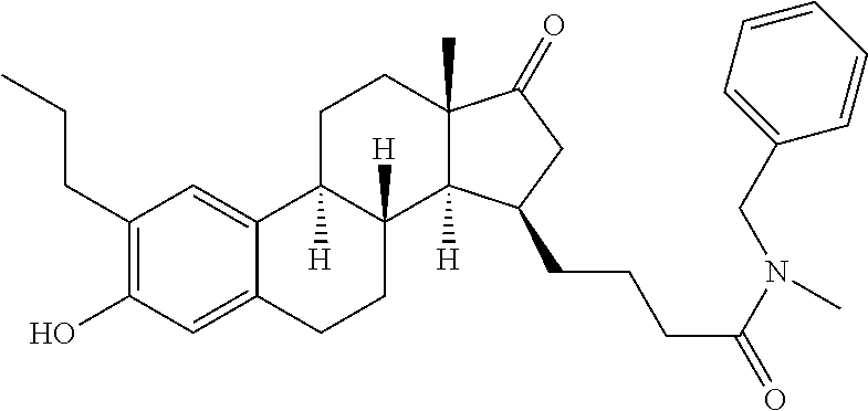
C1(CCC)=C(O)C=C2C(=C1)C1([H])C([H])(CC2)C2([H])C(C)(CC1)C(=O)CC2CCCC(N(C)CC1=CC=CC=C1)=O
